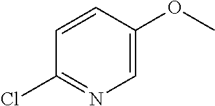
C1=C(OC)C=CC(Cl)=N1
